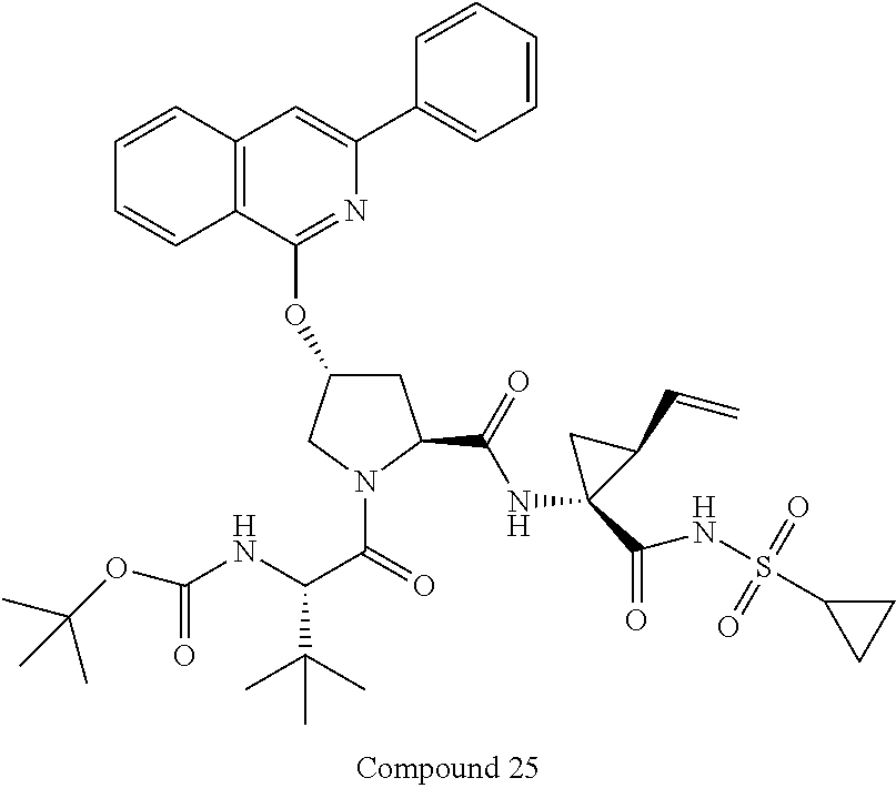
C1=CC2=C(C=C1)C(OC1CC(C(NC3(C(NS(C4CC4)(=O)=O)=O)C(C=C)C3)=O)N(C(=O)C(NC(OC(C)(C)C)=O)C(C)(C)C)C1)=NC(C1=CC=CC=C1)=C2
